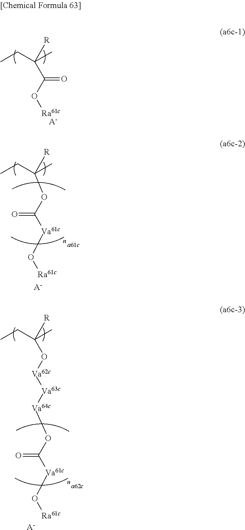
O=C(O[Ra61c])C([R])(C)CC.[A-].[A-].O(C([Va61c]O[Ra61c])=O)C([R])(C)CC.[A-].C([Va61c]O[Ra61c])(=O)O[Va64c][Va63c][Va62c]OC([R])(C)CC
